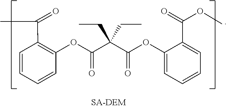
C1=CC=CC(OC(C(C(OC2=CC=CC=C2C(OC)=O)=O)(CC)CC)=O)=C1C(=O)C
